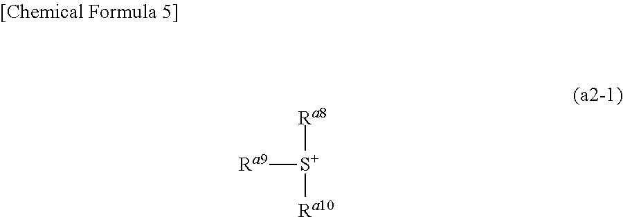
[Ra9][S+]([Ra8])[Ra10]
